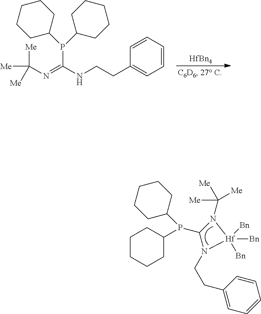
[HfBn4].C(CNC(=NC([Me])([Me])[Me])P(C1CCCCC1)C1CCCCC1)C1=CC=CC=C1.C1(P(C2CCCCC2)C2CCCCC2)N(C([Me])([Me])[Me])[Hf]([Bn])([Bn])([Bn])N1CCC1=CC=CC=C1
